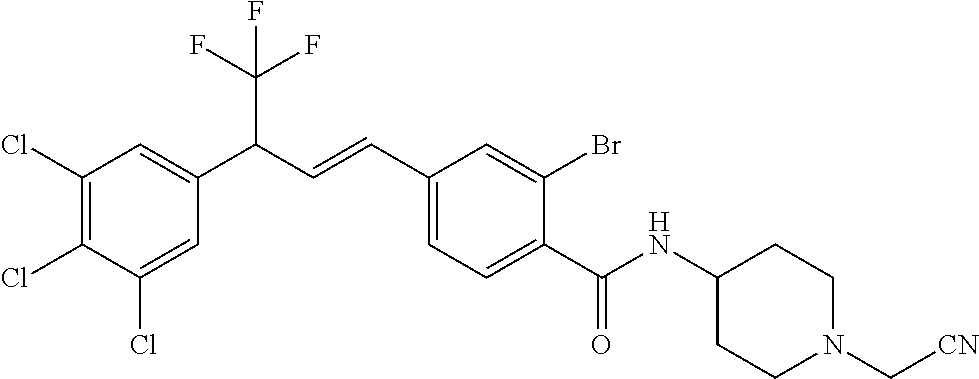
C1(Cl)=C(Cl)C(Cl)=CC(C(C(F)(F)F)C=CC2=CC=C(C(NC3CCN(C[CN])CC3)=O)C(Br)=C2)=C1
